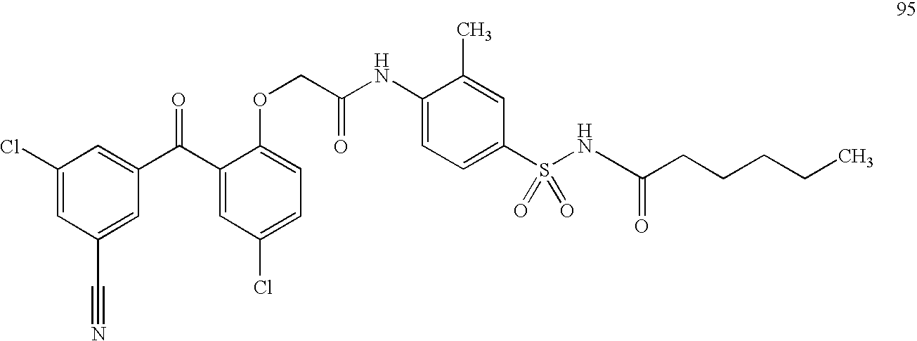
C1(Cl)=CC(C#N)=CC(C(C2=CC(Cl)=CC=C2OCC(NC2=CC=C(S(NC(=O)CCCCC)(=O)=O)C=C2C)=O)=O)=C1
